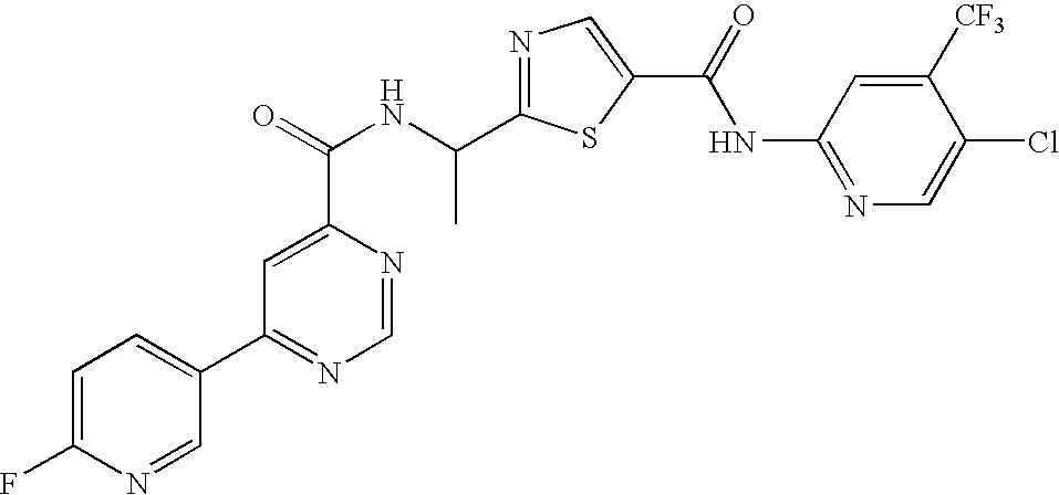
N1=C(C(NC(=O)C2=CC(C3=CC=C(F)N=C3)=NC=N2)C)SC(C(=O)NC2=NC=C(Cl)C([CF3])=C2)=C1
